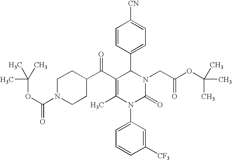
C1N(C(OC(C)(C)C)=O)CCC(C(C2=C(C)N(C3=CC=CC([CF3])=C3)C(=O)N(CC(=O)OC(C)(C)C)C2C2=CC=C([CN])C=C2)=O)C1
